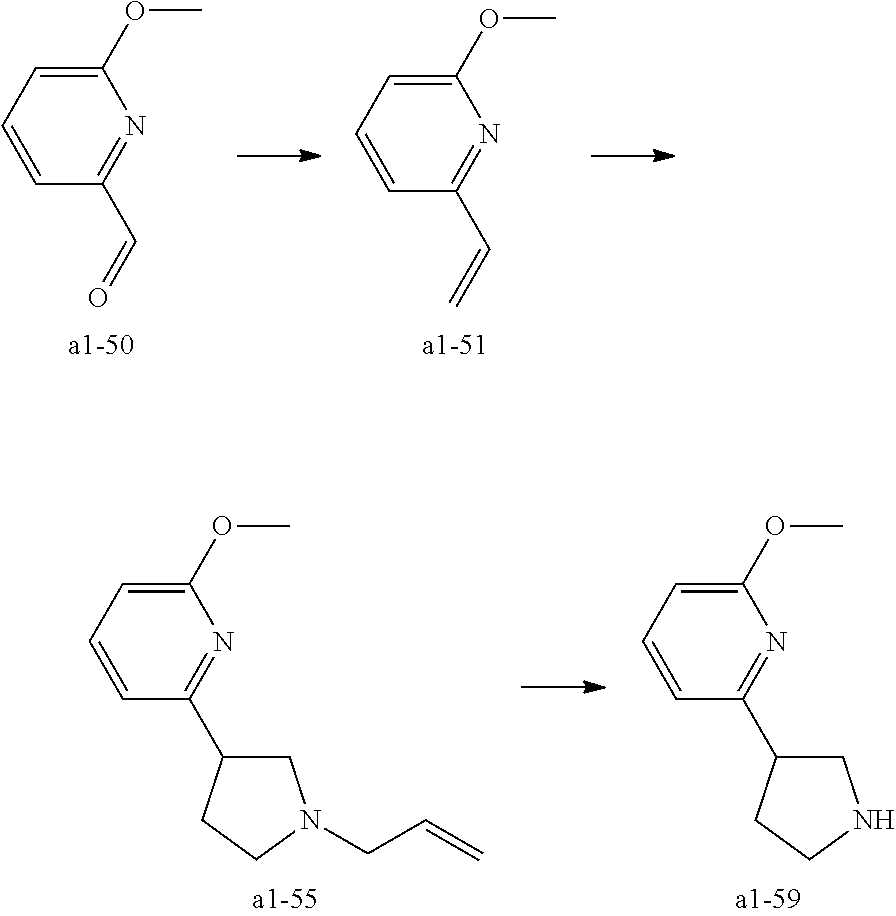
C1(OC)=CC=CC(C=O)=N1.C1(OC)=CC=CC(C=C)=N1.C1(OC)=CC=CC(C2CN(CC=C)CC2)=N1.C1(OC)=CC=CC(C2CNCC2)=N1
